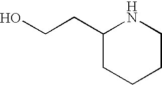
C1(CCO)CCCCN1
